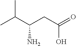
C(C(CC(=O)O)N)(C)C
